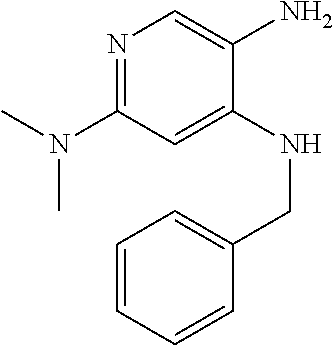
N(C1=NC=C(N)C(NCC2=CC=CC=C2)=C1)(C)C
